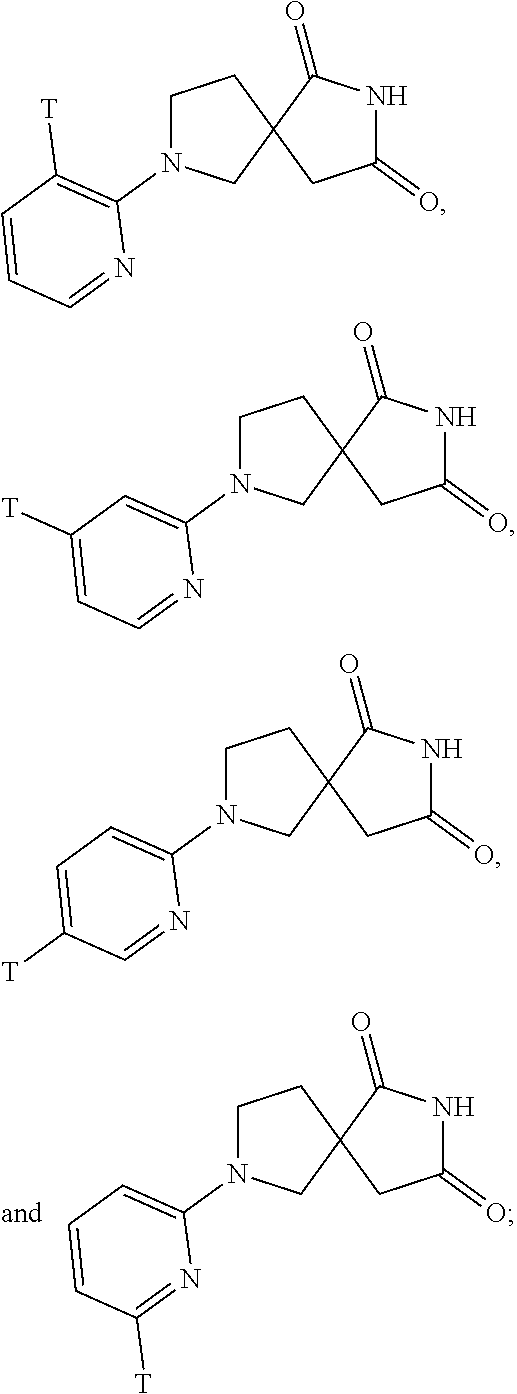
C1N(C2=CC=CC([T])=N2)CC2(C1)CC(=O)NC2=O.C1N(C2=C([T])C=CC=N2)CC2(C1)CC(=O)NC2=O.C1N(C2=CC([T])=CC=N2)CC2(C1)CC(=O)NC2=O.C1N(C2=CC=C([T])C=N2)CC2(C1)CC(=O)NC2=O
